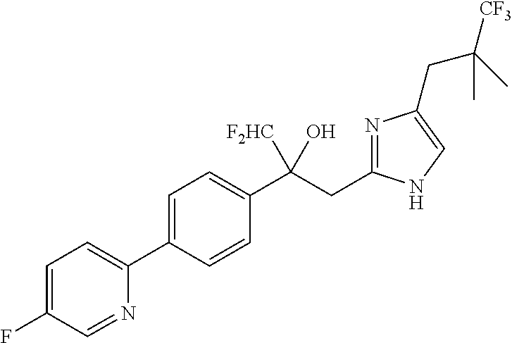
C1=C(C2=CC=C(F)C=N2)C=CC(C(CC2=NC(CC([CF3])(C)C)=CN2)([F2HC])O)=C1
